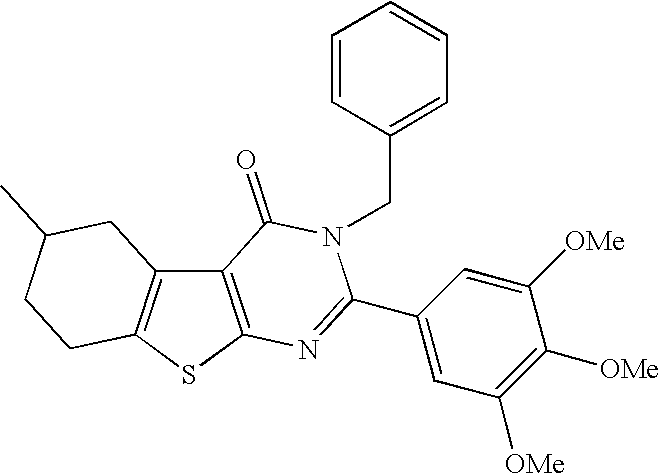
C12=C(SC3=C1CC(C)CC3)N=C(C1=CC([OMe])=C([OMe])C([OMe])=C1)N(CC1=CC=CC=C1)C2=O
